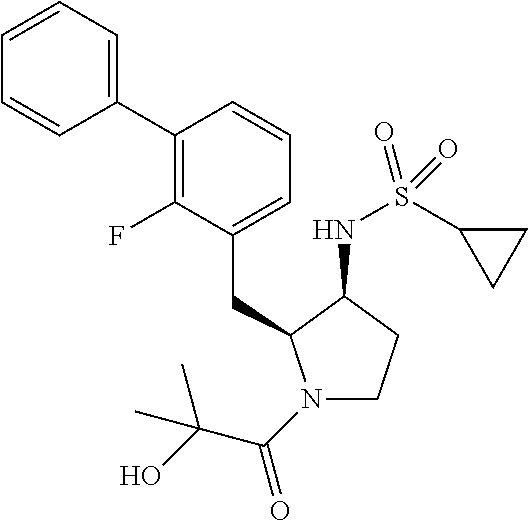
C(C1=CC=CC(C2=CC=CC=C2)=C1F)C1N(C(C(O)(C)C)=O)CCC1NS(C1CC1)(=O)=O
